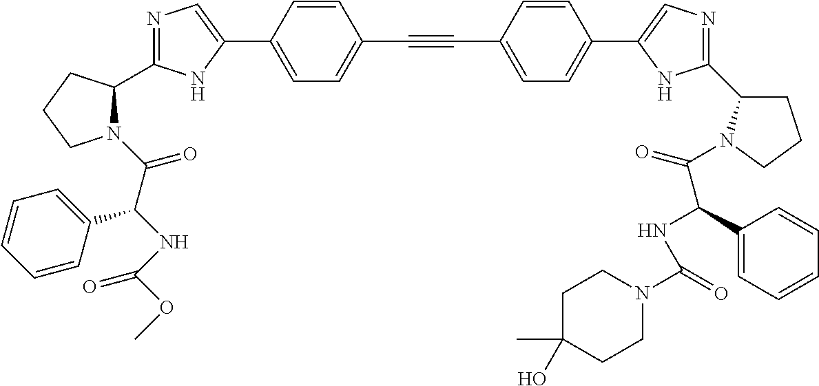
N1=C(C2N(C(C(NC(OC)=O)C3=CC=CC=C3)=O)CCC2)NC(C2=CC=C(C#CC3=CC=C(C4=CN=C(C5CCCN5C(=O)C(NC(=O)N5CCC(C)(O)CC5)C5=CC=CC=C5)N4)C=C3)C=C2)=C1
